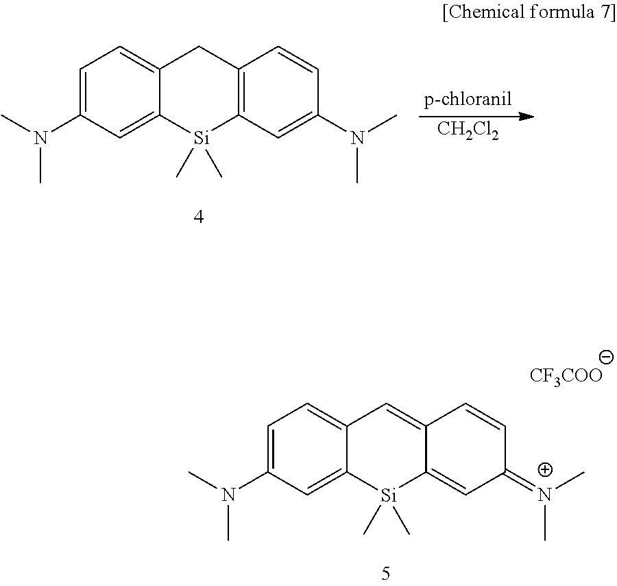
[CH2Cl2].C1=C(N(C)C)C=C2C(=C1)CC1=C([Si]2(C)C)C=C(N(C)C)C=C1.C1=C(N(C)C)C=C2C(=C1)C=C1C(=CC(=[N+](C)C)C=C1)[Si]2(C)C.[CF3COO]
